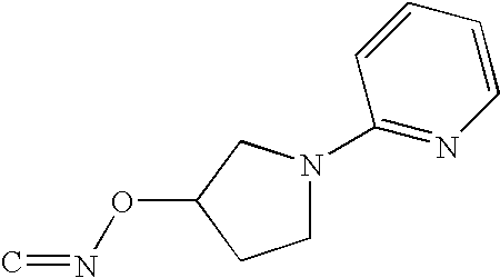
C1(ON=C)CCN(C2=NC=CC=C2)C1
